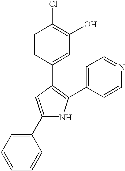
C1(C2=CC=CC=C2)=CC(C2=CC(O)=C(Cl)C=C2)=C(C2=CC=NC=C2)N1
